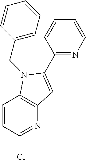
C1=CC(Cl)=NC2=C1N(CC1=CC=CC=C1)C(C1=NC=CC=C1)=C2
